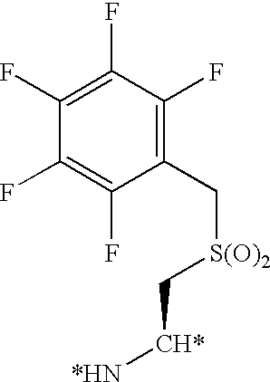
C1(F)=C(F)C(F)=C(C[S(O)2]C[CH*][*HN])C(F)=C1F
